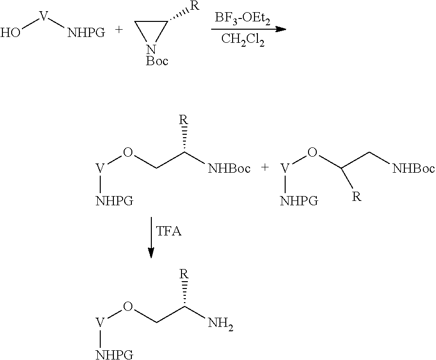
[BF3-OEt2].[CH2Cl2].O[V][NHPG].C1[NBoc]C1[R].[V]([NHPG])OCC([NHBoc])[R].[V]([NHPG])OC(C[NHBoc])[R].[V]([NHPG])OCC(N)[R]
